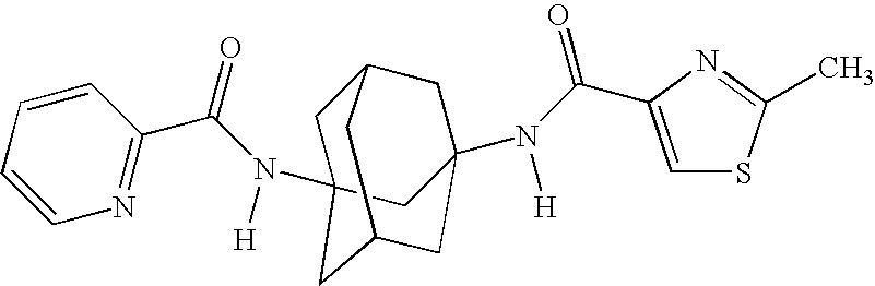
N(C(C1=NC=CC=C1)=O)([H])C12CC3CC(N(C(=O)C4=CSC(C)=N4)[H])(CC(C1)C3)C2
